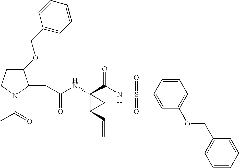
N(C1(C(NS(C2=CC(OCC3=CC=CC=C3)=CC=C2)(=O)=O)=O)C(C=C)C1)C(CC1C(OCC2=CC=CC=C2)CCN1C(=O)C)=O
